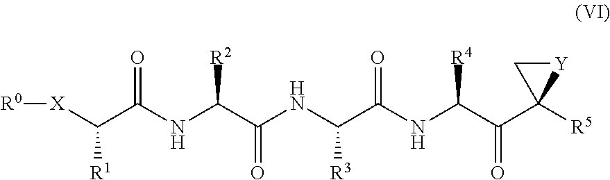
[X](C(C(NC(C(NC(C(NC(C(C1([R5])[Y]C1)=O)[R4])=O)[R3])=O)[R2])=O)[R1])[R0]
